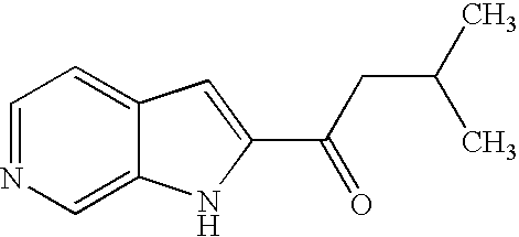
C1=NC=C2C(=C1)C=C(C(CC(C)C)=O)N2
